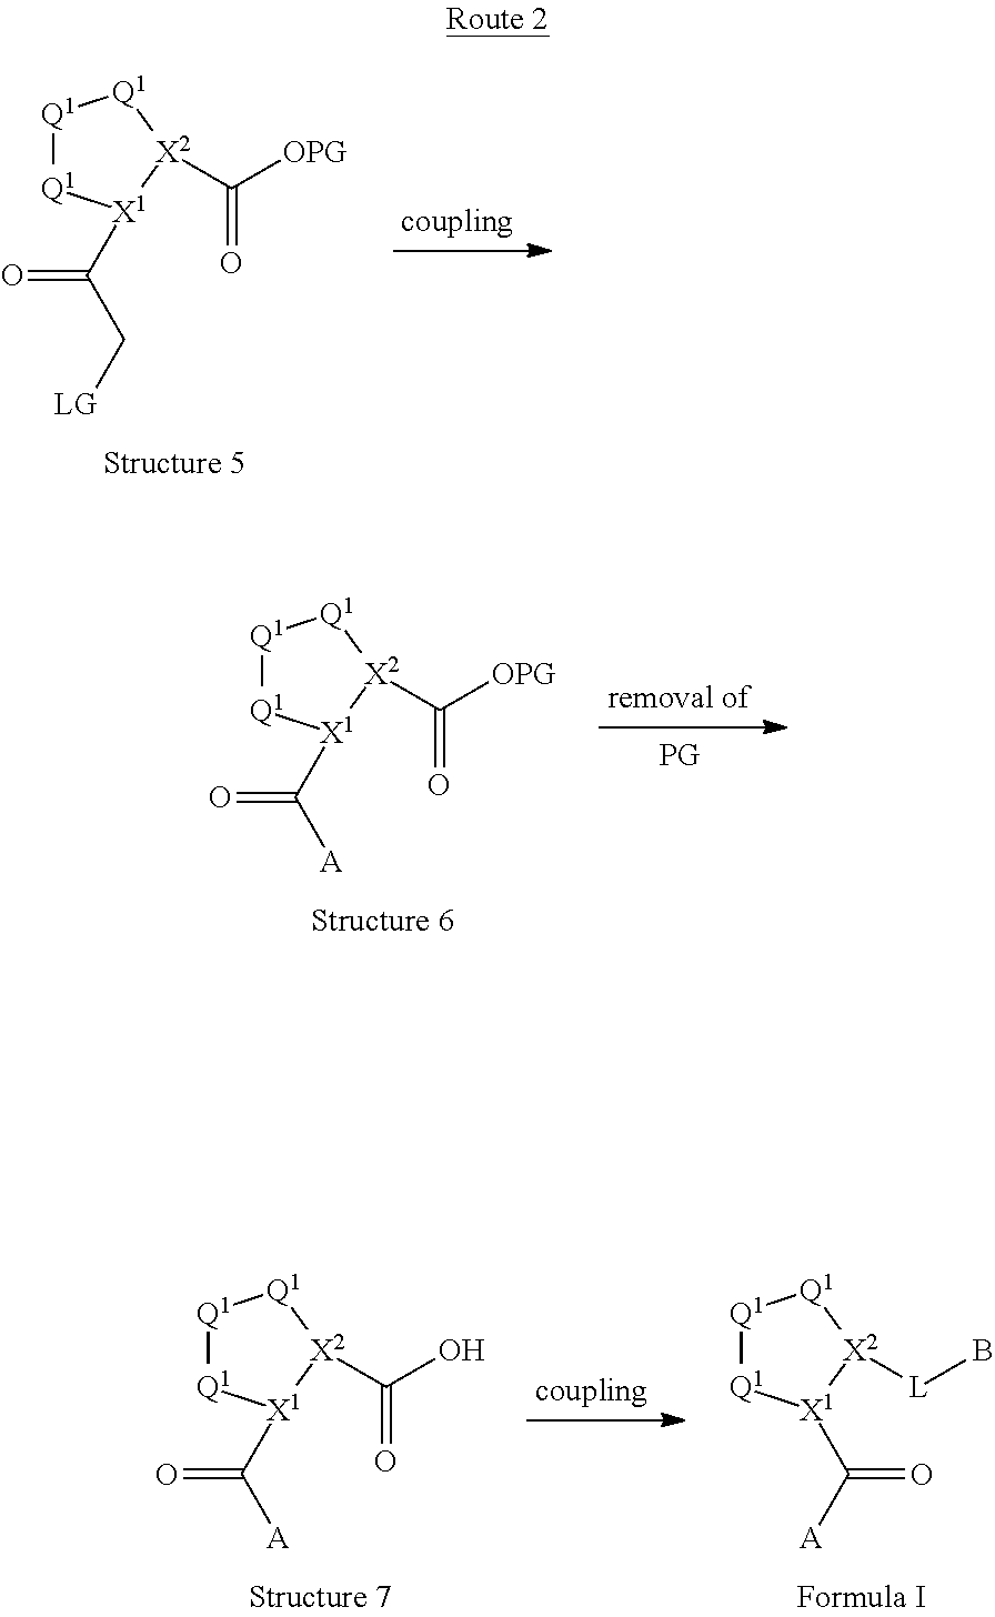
[Q1]1[Q1][X1](C(C[LG])=O)[X2](C([OPG])=O)[Q1]1.[Q1]1[Q1][X1](C([A])=O)[X2](C([OPG])=O)[Q1]1.[Q1]1[Q1][X1](C([A])=O)[X2]([L]B)[Q1]1.[Q1]1[Q1][X1](C([A])=O)[X2](C(O)=O)[Q1]1
